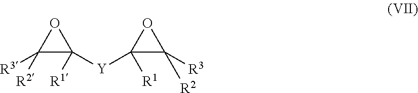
C1([R3])([R2])C([Y]C2([R1])C([R3])([R2])O2)([R1])O1
